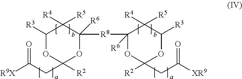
C1([R3])OC([R2])(CC([R9X])=O)OC([R8]C2([R6])OC([R2])(CC([XR9])=O)OC([R3])C2([R5])[R4])([R6])C1([R4])[R5]
